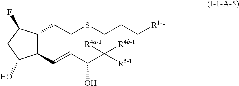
C1(C=CC(C([R5-1])([R4a-1])[R4b-1])O)C(CCSCCC[R1-1])C(F)CC1O
